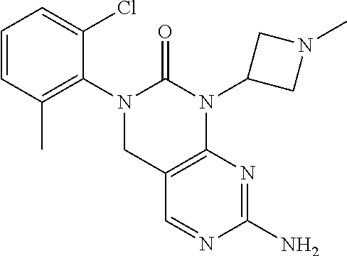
C1=CC(C)=C(N2CC3=C(N(C4CN(C)C4)C2=O)N=C(N)N=C3)C(Cl)=C1
